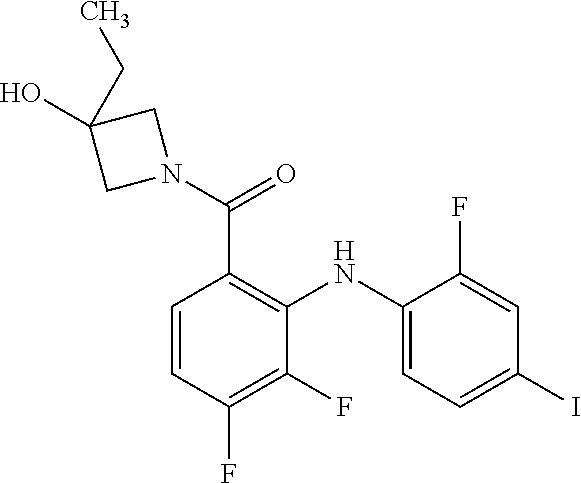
C1=C(F)C(NC2=C(C(=O)N3CC(O)(CC)C3)C=CC(F)=C2F)=CC=C1I
